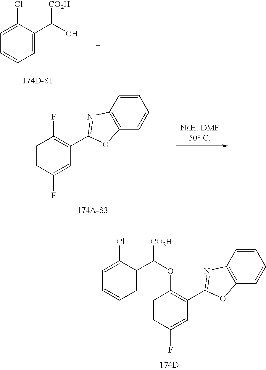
C1=CC(F)=CC(C2=NC3=C(O2)C=CC=C3)=C1F.C1=C(C(O)[CO2H])C(Cl)=CC=C1.C1=CC(F)=CC(C2=NC3=C(O2)C=CC=C3)=C1OC([CO2H])C1=CC=CC=C1Cl.[174D]
